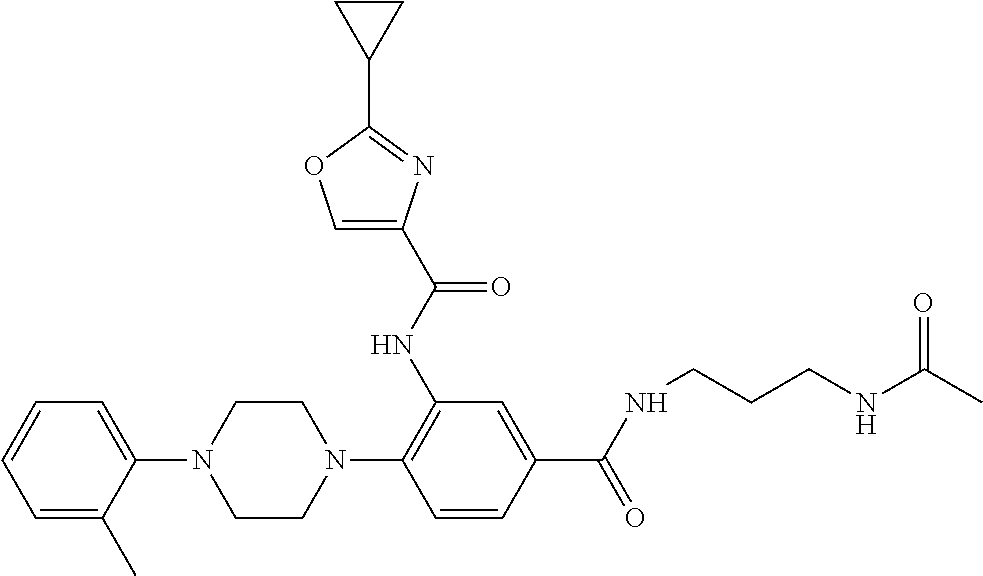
C1=CC=C(C)C(N2CCN(C3=C(NC(C4=COC(C5CC5)=N4)=O)C=C(C(=O)NCCCNC(C)=O)C=C3)CC2)=C1
